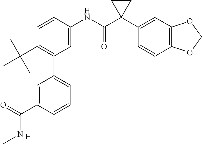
C1=C(NC(C2(C3=CC4=C(C=C3)OCO4)CC2)=O)C=CC(C(C)(C)C)=C1C1=CC=CC(C(=O)NC)=C1.[H]
